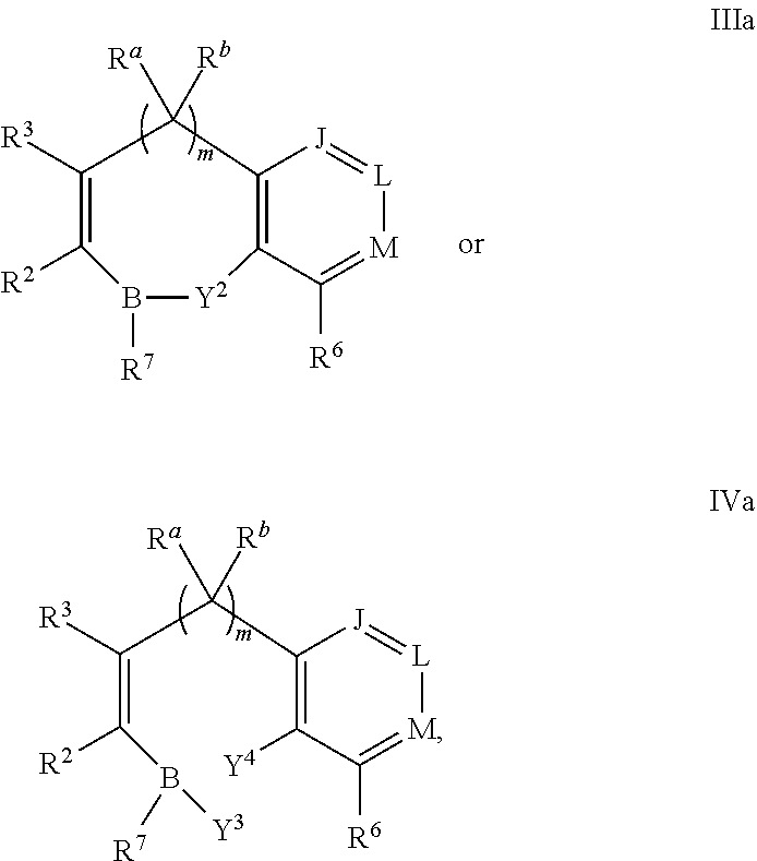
C(=C(B([R7])[Y3])[R2])([R3])C([Ra])([Rb])C1=C([Y4])C([R6])=[M][L]=[J]1.C1([R3])=C([R2])B([R7])[Y2]C2=C(C1([Ra])[Rb])[J]=[L][M]=C2[R6]
